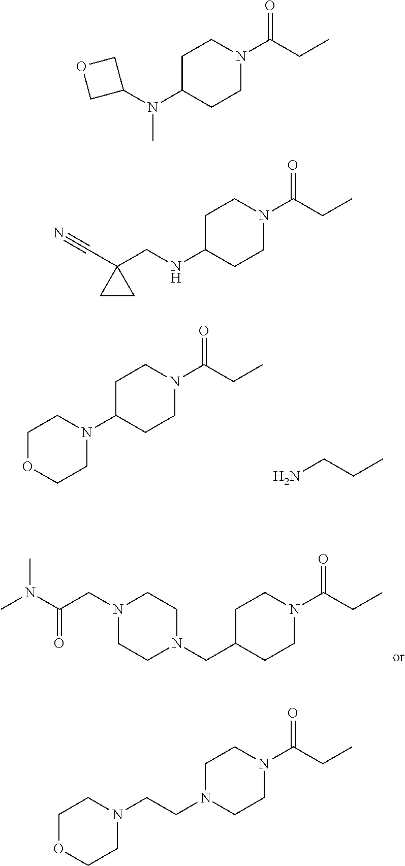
C1COCCN1C1CCN(C(=O)CC)CC1.C(CN)C.C1CN(CC(N(C)C)=O)CCN1CC1CCN(C(=O)CC)CC1.N(C)(C1COC1)C1CCN(C(=O)CC)CC1.C1(C#N)(CNC2CCN(C(=O)CC)CC2)CC1.C1COCCN1CCN1CCN(C(=O)CC)CC1
